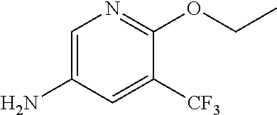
C1=C(N)C=C([CF3])C(OCC)=N1
